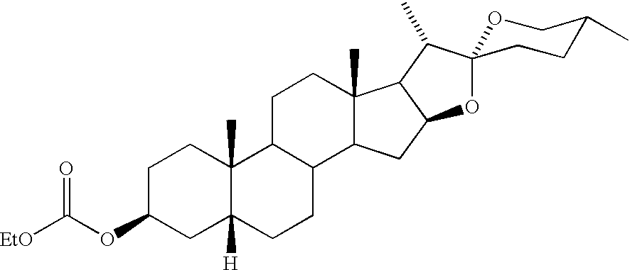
C1C(OC([EtO])=O)CC2([H])C(C)(C1)C1C(CC2)C2C(C)(CC1)C1C(C2)OC2(C1C)OCC(C)CC2
